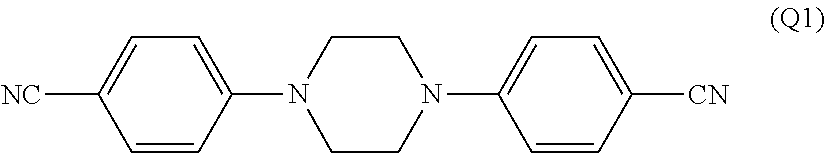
[NC]C1=CC=C(N2CCN(C3=CC=C([CN])C=C3)CC2)C=C1
